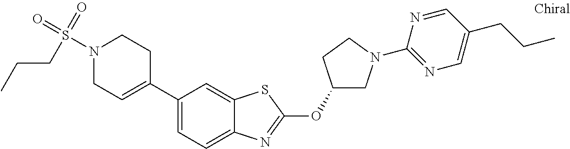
N1(S(=O)(=O)CCC)CC=C(C2=CC=C3C(=C2)SC(OC2CN(C4=NC=C(CCC)C=N4)CC2)=N3)CC1
